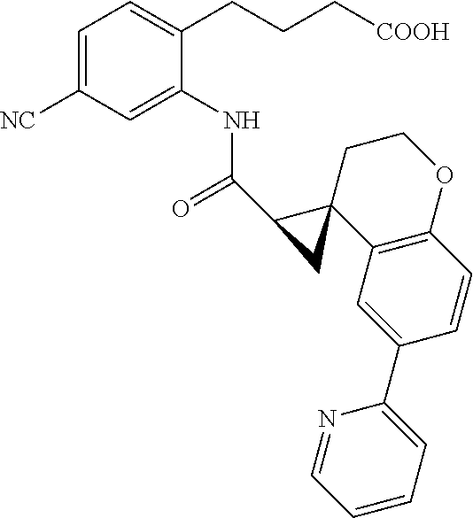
C1=C([NC])C=C(NC(=O)C2C3(C4=C(OCC3)C=CC(C3=CC=CC=N3)=C4)C2)C(CCC[COOH])=C1
